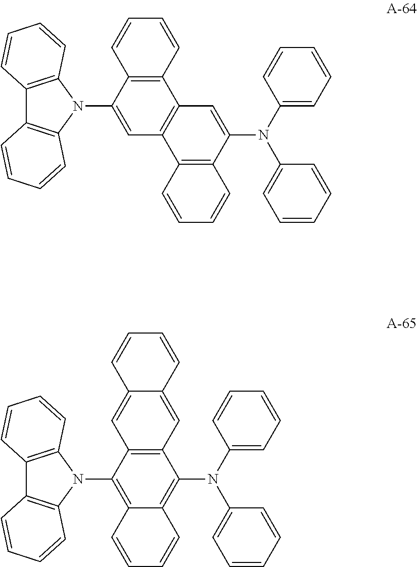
C12=C(N(C3=CC4=C(C5=C3C=CC=C5)C=C(N(C3=CC=CC=C3)C3=CC=CC=C3)C3=C4C=CC=C3)C3=C1C=CC=C3)C=CC=C2.C12=C(N(C3=C4C(=C(N(C5=CC=CC=C5)C5=CC=CC=C5)C5=C3C=C3C(=C5)C=CC=C3)C=CC=C4)C3=C1C=CC=C3)C=CC=C2
